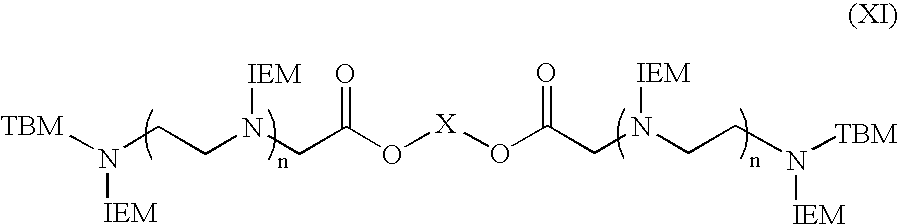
[TBM]N(CCN(CC(O[X]OC(CN(CCN([TBM])[IEM])[IEM])=O)=O)[IEM])[IEM]
